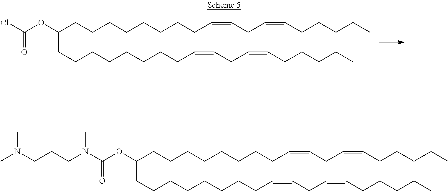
C(CCCCCCCCC=CCC=CCCCCC)(CCCCCCCCC=CCC=CCCCCC)OC(Cl)=O.C(CCCCCCCCC=CCC=CCCCCC)(CCCCCCCCC=CCC=CCCCCC)OC(N(C)CCCN(C)C)=O
